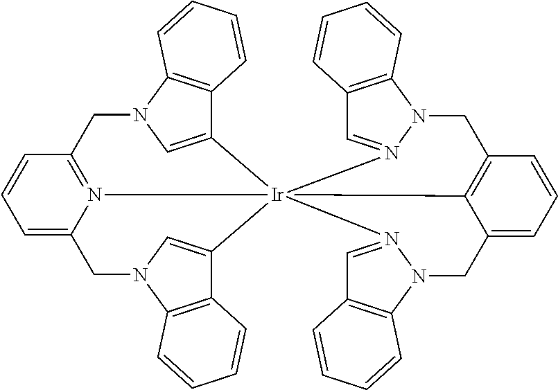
C1=C2N3=C(C=C1)CN1C4=C(C(=C1)[Ir]315(C3=CN(C2)C2=C3C=CC=C2)C2=C(C=CC=C2CN2N1=CC1=C2C=CC=C1)CN1C2=C(C=N15)C=CC=C2)C=CC=C4
